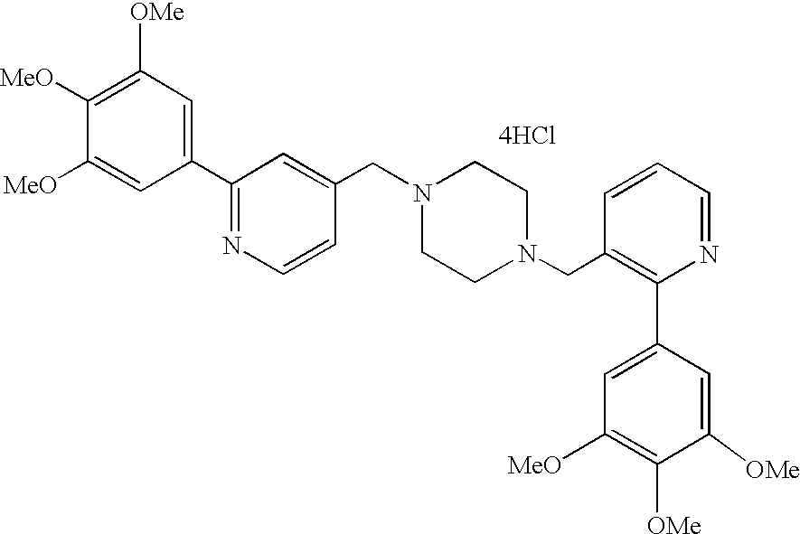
C1(C2=NC=CC(CN3CCN(CC4=C(C5=CC([MeO])=C([OMe])C([OMe])=C5)N=CC=C4)CC3)=C2)=CC([OMe])=C([MeO])C([MeO])=C1.[4HCl]
